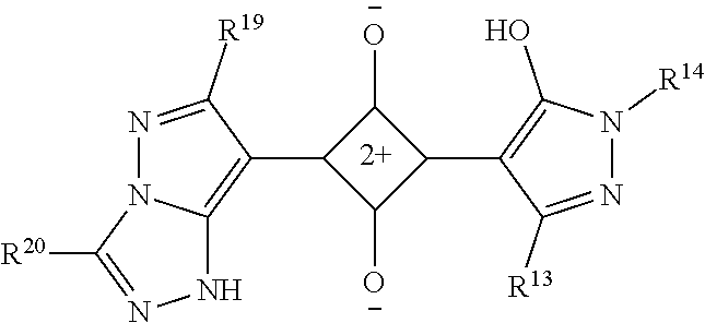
N1=C([R19])C(C2C([O-])C(C3=C(O)N([R14])N=C3[R13])C2[O-])=C2N1C([R20])=NN2
